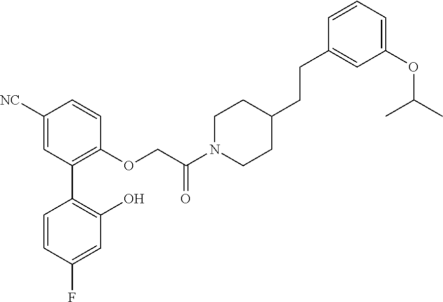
C1([NC])=CC(C2=C(O)C=C(F)C=C2)=C(OCC(N2CCC(CCC3=CC(OC(C)C)=CC=C3)CC2)=O)C=C1
